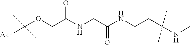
C(OCC(NCC(NCCC(NC)(C)C)=O)=O)([Akn])(C)C
